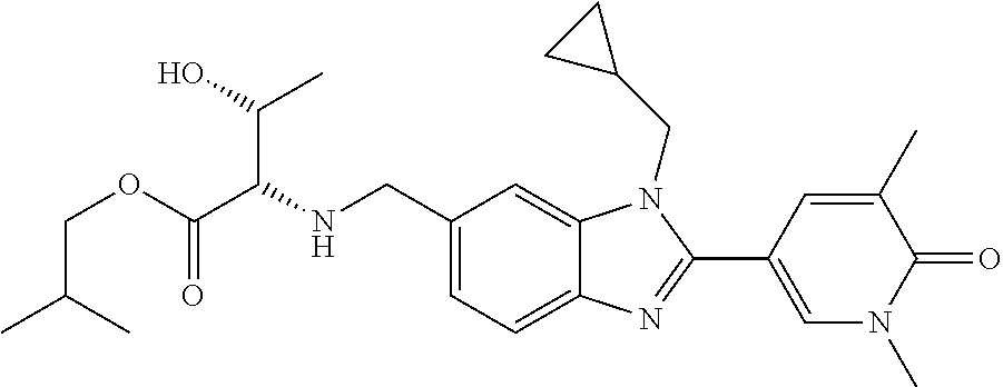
N(CC1=CC=C2C(=C1)N(CC1CC1)C(C1=CN(C)C(=O)C(C)=C1)=N2)C(C(OCC(C)C)=O)C(O)C
